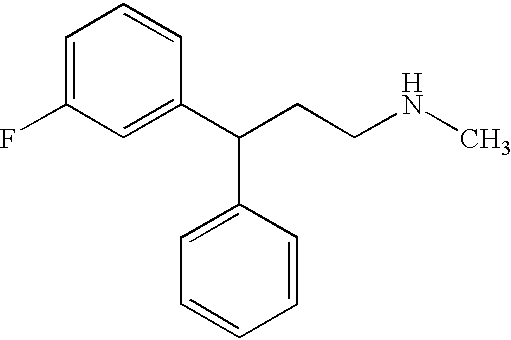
C1=C(F)C=C(C(C2=CC=CC=C2)CCNC)C=C1
